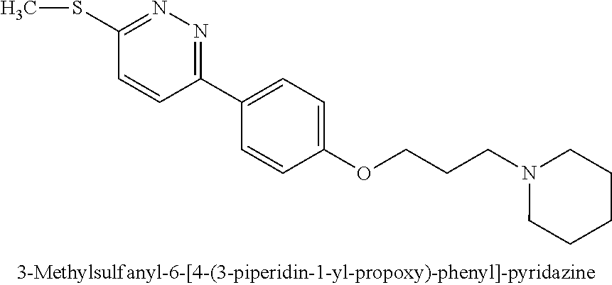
C1(SC)=NN=C(C2=CC=C(OCCCN3CCCCC3)C=C2)C=C1
